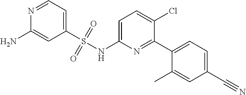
N1=CC=C(S(NC2=CC=C(Cl)C(C3=CC=C(C#N)C=C3C)=N2)(=O)=O)C=C1N
